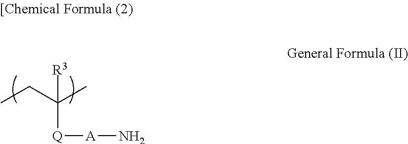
CCC(C)([R3])[Q][A]N
